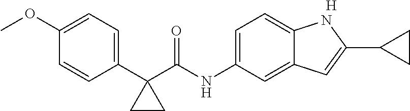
C1(C2(C(NC3=CC=C4C(=C3)C=C(C3CC3)N4)=O)CC2)=CC=C(OC)C=C1.[H]
